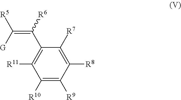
C1([R7])=C([R8])C([R9])=C([R10])C([R11])=C1C(=C([G])[R5])[R6]
